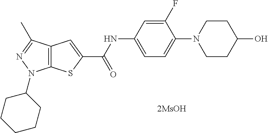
C12=C(C(C)=NN1C1CCCCC1)C=C(C(NC1=CC=C(N3CCC(O)CC3)C(F)=C1)=O)S2.[2MsOH]
